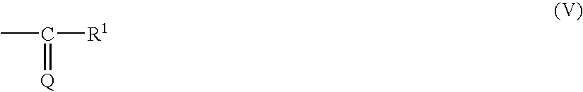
CC([R1])=[Q]
